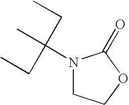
N1(C(C)(CC)CC)CCOC1=O
